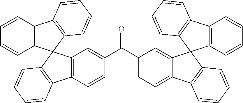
C1=CC2=C(C=C1)C1(C3=C2C=CC=C3)C2=C(C=CC(C(=O)C3=CC=C4C(=C3)C3(C5=C(C=CC=C5)C5=C3C=CC=C5)C3=C4C=CC=C3)=C2)C2=C1C=CC=C2
